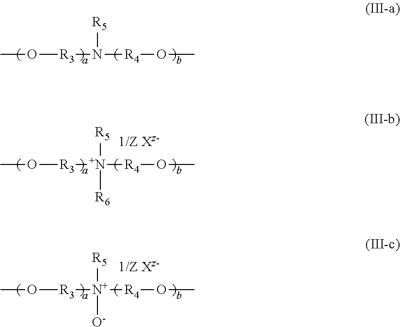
CO[R3]N([R5])[R4]OC.CO[R3][N+]([R4]OC)([R6])[R5].CO[R3][N+]([R4]OC)([R5])[O-]
